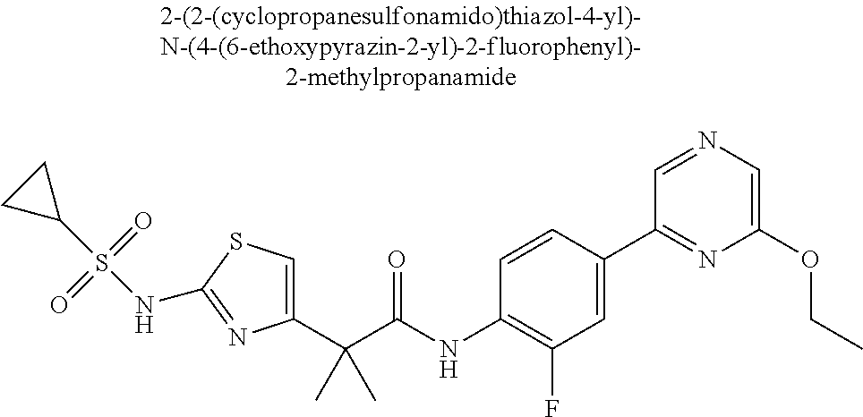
C1(C(C(NC2=C(F)C=C(C3=NC(OCC)=CN=C3)C=C2)=O)(C)C)=CSC(NS(C2CC2)(=O)=O)=N1
